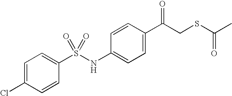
C1=C(C(CSC(C)=O)=O)C=CC(NS(C2=CC=C(Cl)C=C2)(=O)=O)=C1
